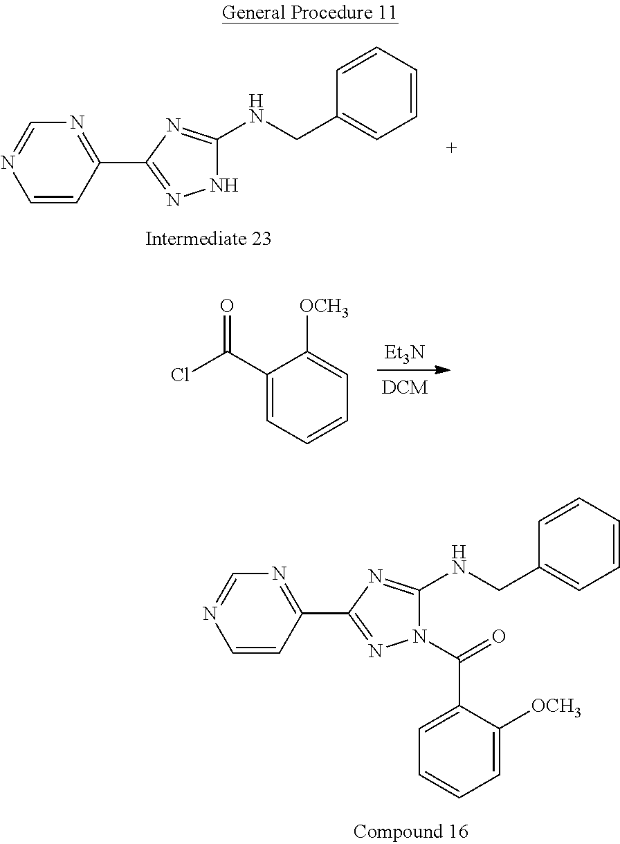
C1=CC(C2=NN(C(C3=CC=CC=C3[OCH3])=O)C(NCC3=CC=CC=C3)=N2)=NC=N1.C1=CC(C2=NNC(NCC3=CC=CC=C3)=N2)=NC=N1.[Et3N].C1(C(Cl)=O)=CC=CC=C1[OCH3]
